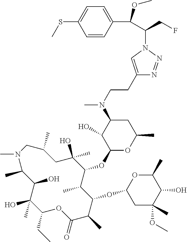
C1(O)(C)C(CC)OC(=O)C(C)C(OC2CC(OC)(C)C(O)C(C)O2)C(C)C(OC2OC(C)CC(N(C)CCC3=CN(C(C(C4=CC=C(SC)C=C4)OC)CF)N=N3)C2O)C(C)(O)CC(C)CN(C)C(C)C1O
